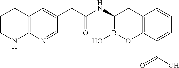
C1(NC(=O)CC2=CC3=C(N=C2)NCCC3)B(O)OC2=C(C1)C=CC=C2C(O)=O
